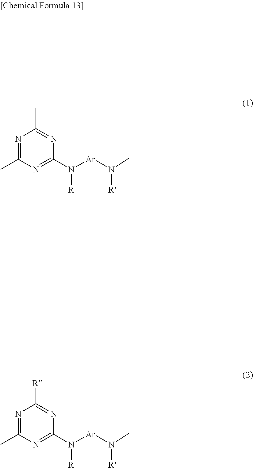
N1=C(C)N=C(N([R])[Ar]N([R])C)N=C1C.N1=C(C)N=C(N([R])[Ar]N([R])C)N=C1[R]
